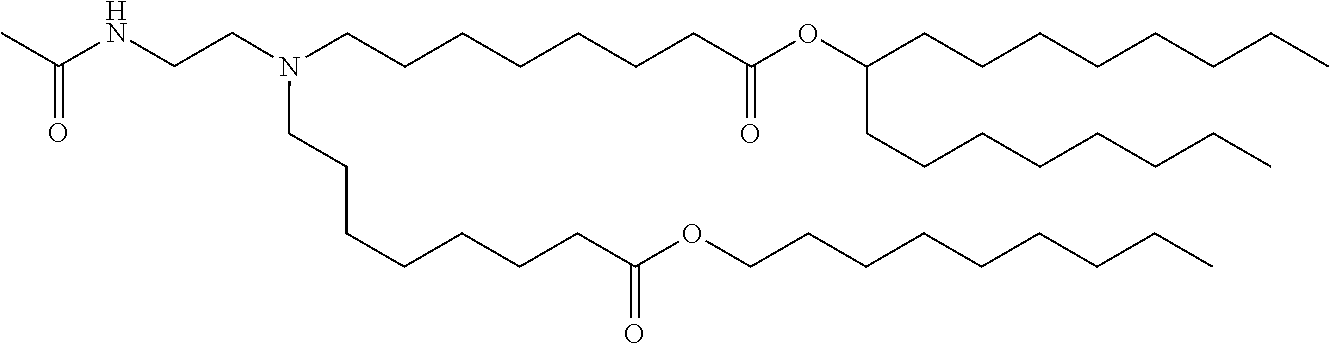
C(C(=O)OCCCCCCCCC)CCCCCCN(CCCCCCCC(=O)OC(CCCCCCCC)CCCCCCCC)CCNC(C)=O
